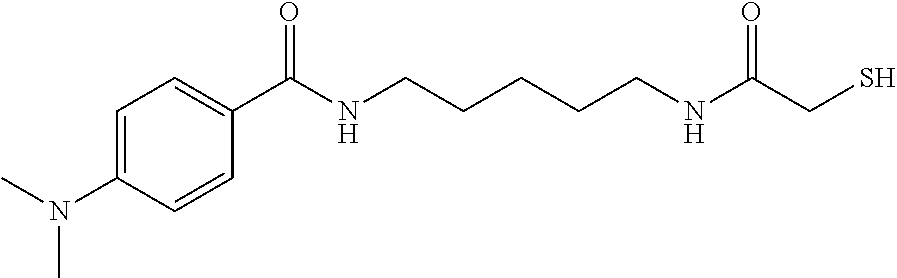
C1=C(N(C)C)C=CC(C(NCCCCCNC(CS)=O)=O)=C1
